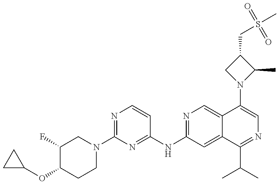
C1C(OC2CCN(C3=NC=CC(NC4=NC=C5C(=C4)C(C(C)C)=NC=C5N4C(C)C(CS(C)(=O)=O)C4)=N3)CC2F)C1
